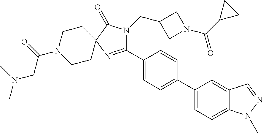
C1(C2=CC=C(C3=CC=C4C(=C3)C=NN4C)C=C2)=NC2(C(=O)N1CC1CN(C(C3CC3)=O)C1)CCN(C(=O)CN(C)C)CC2
